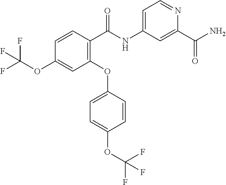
C1=CC(C(NC2=CC=NC(C(N)=O)=C2)=O)=C(OC2=CC=C(OC(F)(F)F)C=C2)C=C1OC(F)(F)F
